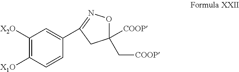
C1(C2=CC([X2O])=C([X1O])C=C2)=NOC([COOP])(C[COOP])C1
